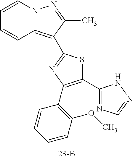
C1=CN2C(=C(C3=NC(C4=C(OC)C=CC=C4)=C(C4=NC=NN4)S3)C(C)=N2)C=C1
